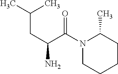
C(CC(C(=O)N1C(C)CCCC1)N)(C)C
